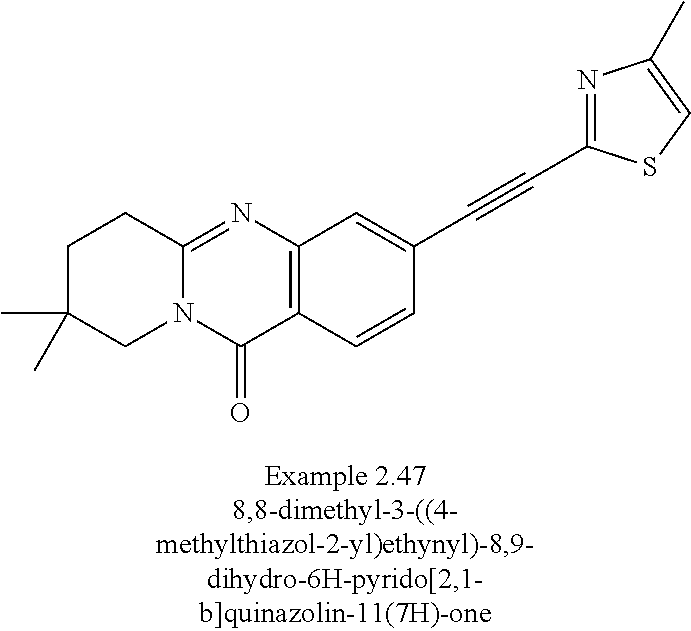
C1C(C)(C)CN2C(=NC3=C(C2=O)C=CC(C#CC2=NC(C)=CS2)=C3)C1
